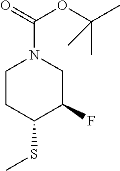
S(C1C(F)CN(C(=O)OC(C)(C)C)CC1)C
